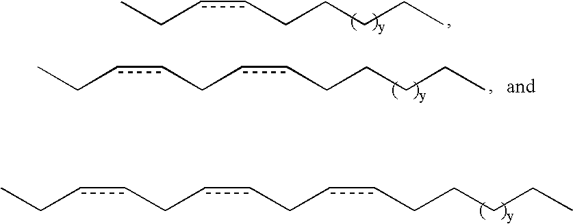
CCccCCCCC.c(CccCCCCC)cCC.c(CccCCCCC)cCccCC
